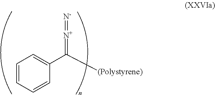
C1=CC=CC(C([(Polystyrene)])=[N+]=[N-])=C1
